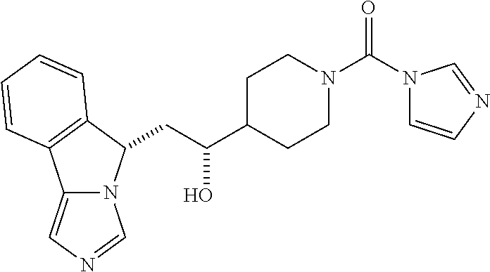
N12C(=CN=C1)C1=C(C2CC(C2CCN(C(N3C=CN=C3)=O)CC2)O)C=CC=C1
